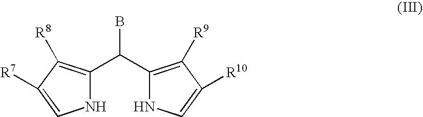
N1C(C(C2=C([R9])C([R10])=CN2)B)=C([R8])C([R7])=C1
